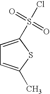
S1C(S(Cl)(=O)=O)=CC=C1C
